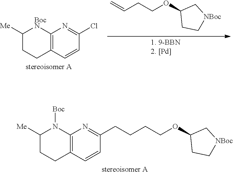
C12=C(C=CC(Cl)=N1)CCC([Me])[BocN]2.C(CCOC1CC[NBoc]C1)=C.C12=C(C=CC(CCCCOC3CC[NBoc]C3)=N1)CCC([Me])N2[Boc]
